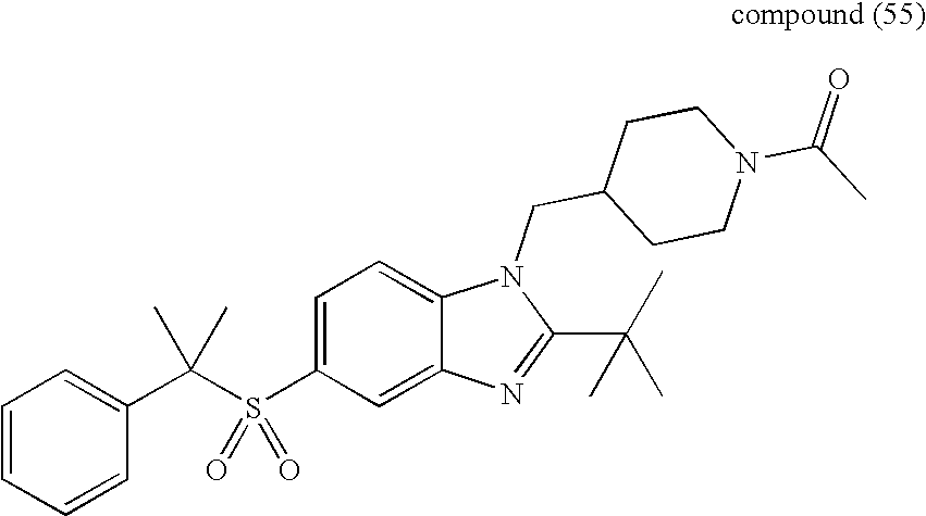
C1(C(S(C2=CC=C3C(=C2)N=C(C(C)(C)C)N3CC2CCN(C(C)=O)CC2)(=O)=O)(C)C)=CC=CC=C1
